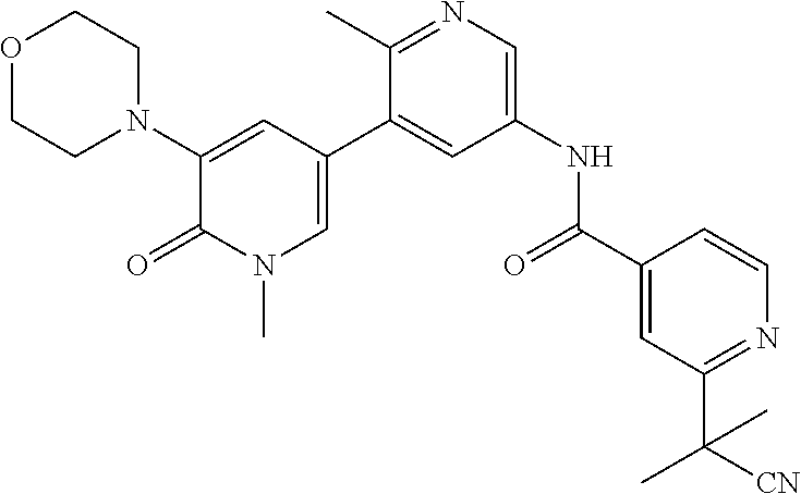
O1CCN(C2=CC(C3=CC(NC(=O)C4=CC(C(C)(C)[CN])=NC=C4)=CN=C3C)=CN(C)C2=O)CC1
